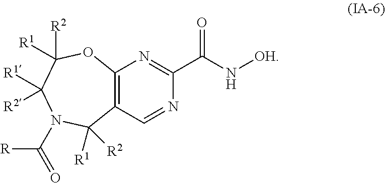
C12=C(C=NC(C(N[OH])=O)=N1)C([R1])([R2])N(C([R])=O)C([R2])([R1])C([R1])([R2])O2
